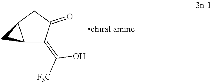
C12C(=C([F3C])O)C(=O)CC1C2
